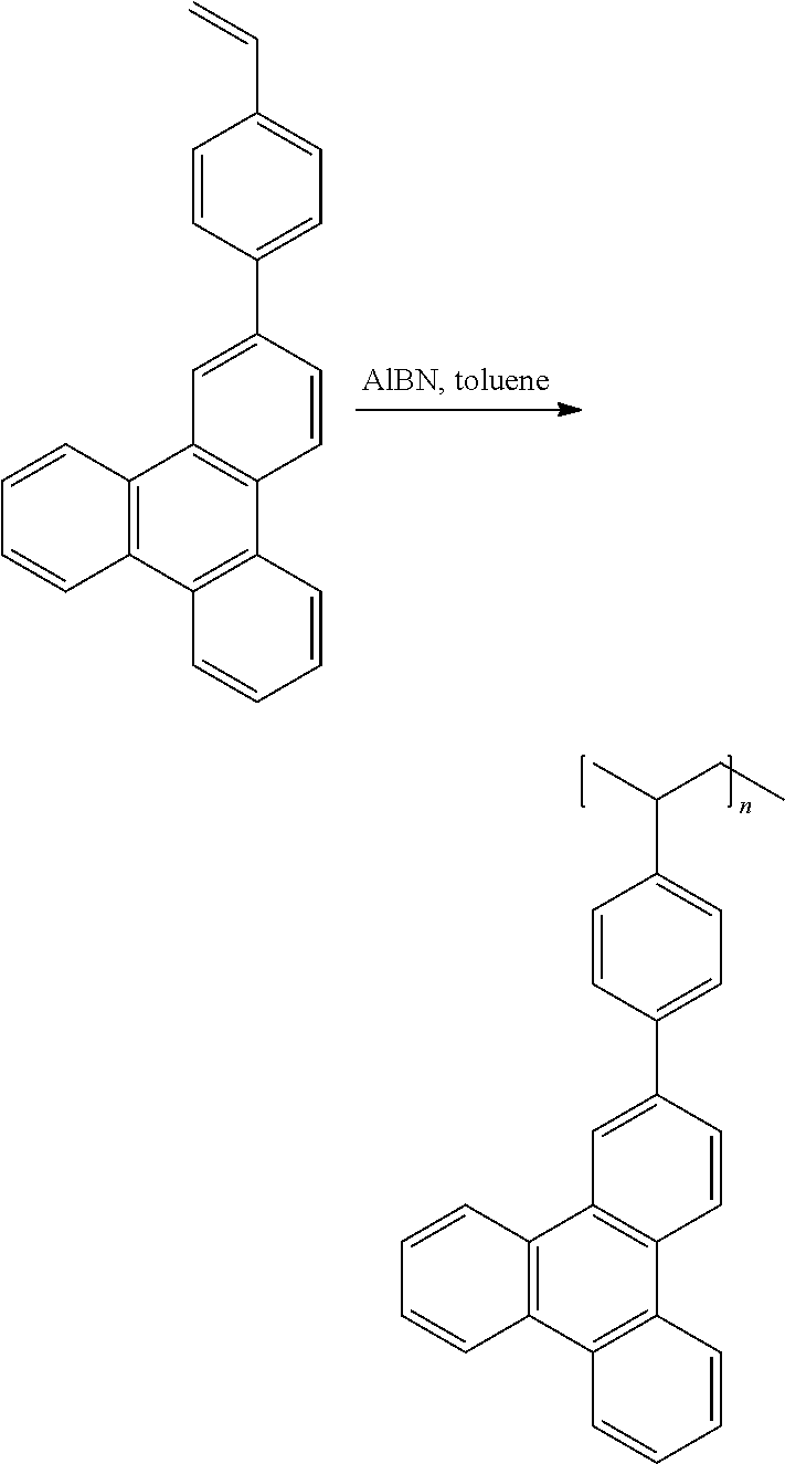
C1=CC2=C(C=C1)C1=C(C3=C2C=C(C2=CC=C(C=C)C=C2)C=C3)C=CC=C1.C1=CC2=C(C=C1)C1=C(C3=C2C=C(C2=CC=C(C(CC)C)C=C2)C=C3)C=CC=C1
